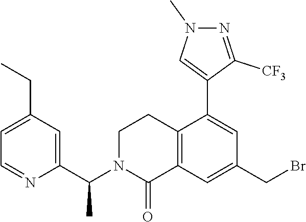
C1(C(N2C(=O)C3=C(CC2)C(C2=CN(C)N=C2[CF3])=CC(CBr)=C3)C)=CC(CC)=CC=N1
